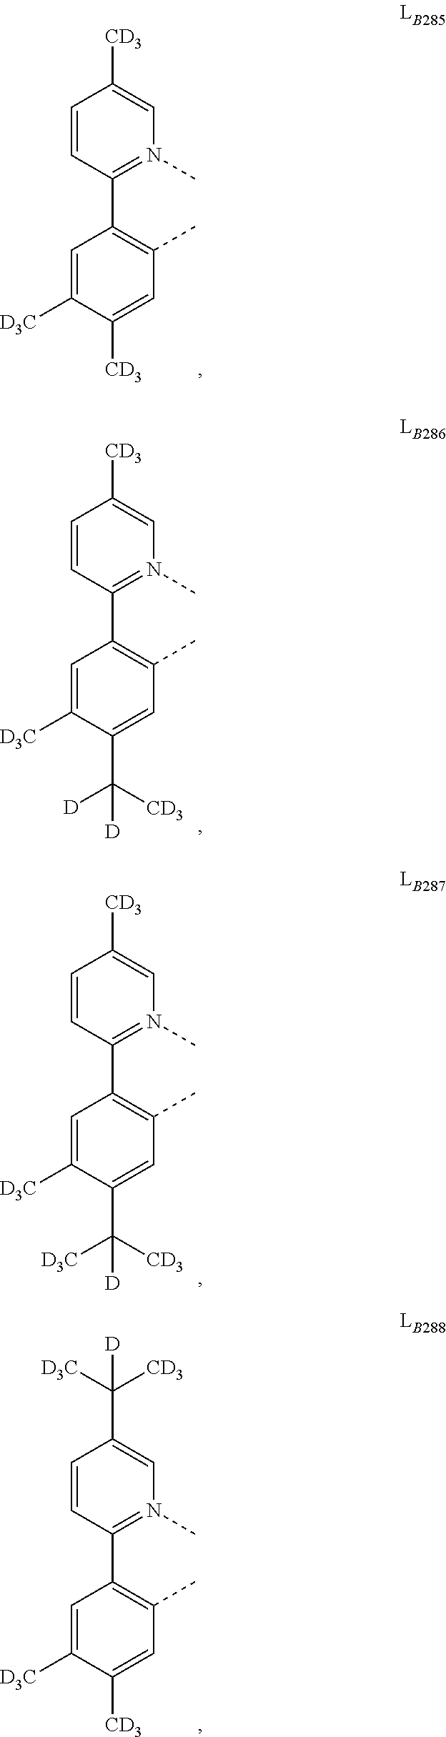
C1=CC([CD3])=CN(C)=C1C1=C(C)C=C([CD3])C([D3C])=C1.C1=CC([CD3])=CN(C)=C1C1=C(C)C=C(C([CD3])([D])[D])C([D3C])=C1.C1=CC([CD3])=CN(C)=C1C1=C(C)C=C(C([CD3])([D3C])[D])C([D3C])=C1.C1=CC(C([D3C])([CD3])[D])=CN(C)=C1C1=C(C)C=C([CD3])C([D3C])=C1
